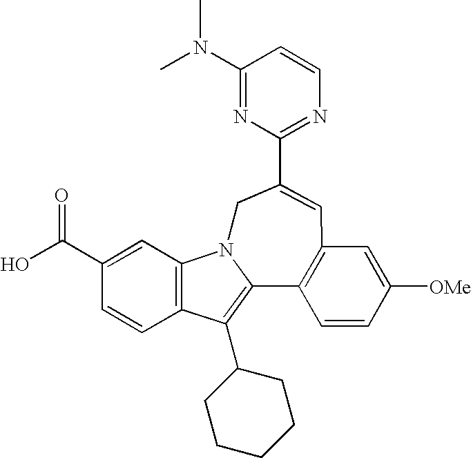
C1(N(C)C)=NC(C2=CC3=C(C4=C(C5CCCCC5)C5=C(C=C(C(O)=O)C=C5)N4C2)C=CC([OMe])=C3)=NC=C1
